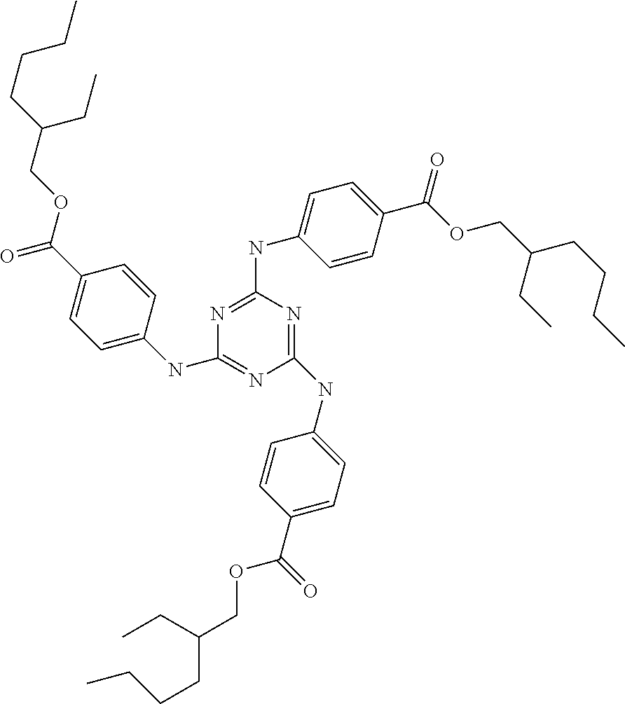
C1(NC2=CC=C(C(=O)OCC(CCCC)CC)C=C2)=NC(NC2=CC=C(C(OCC(CCCC)CC)=O)C=C2)=NC(NC2=CC=C(C(=O)OCC(CCCC)CC)C=C2)=N1
